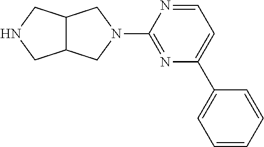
C12C(CNC1)CN(C1=NC(C3=CC=CC=C3)=CC=N1)C2
